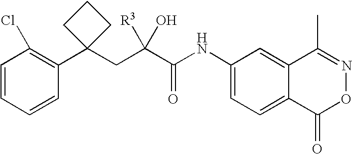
C1=CC=CC(C2(CC(C(NC3=CC=C4C(=C3)C(C)=NOC4=O)=O)([R3])O)CCC2)=C1Cl
